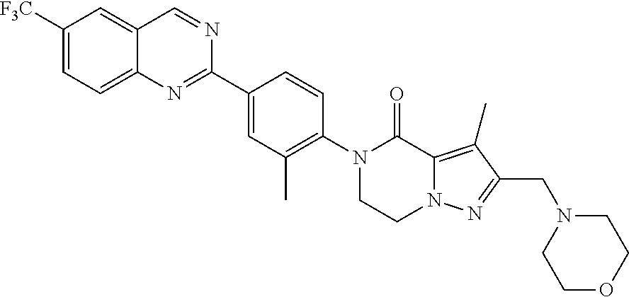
C1([F3C])=CC=C2C(=C1)C=NC(C1=CC(C)=C(N3CCN4C(=C(C)C(CN5CCOCC5)=N4)C3=O)C=C1)=N2
